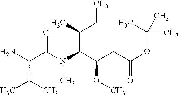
NC(C(C)C)C(N(C)C(C(C)CC)C(CC(=O)OC(C)(C)C)OC)=O
